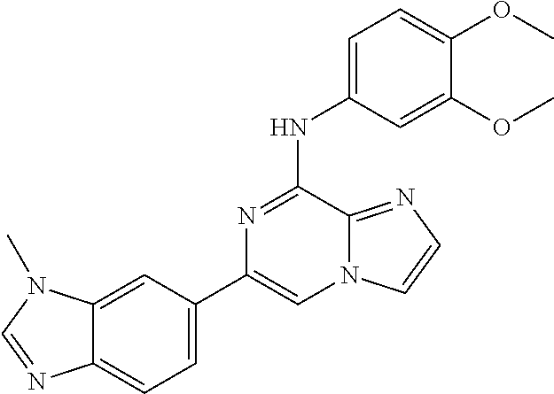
C12=CC(C3=CN4C(=NC=C4)C(NC4=CC=C(OC)C(OC)=C4)=N3)=CC=C1N=CN2C
